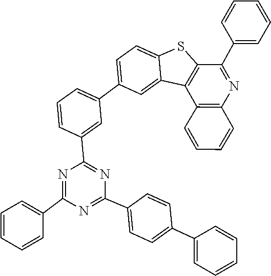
C1=CC=CC=C1C1=CC=C(C2=NC(C3=CC=CC=C3)=NC(C3=CC(C4=CC=C5SC6=C(C7=C(N=C6C6=CC=CC=C6)C=CC=C7)C5=C4)=CC=C3)=N2)C=C1
